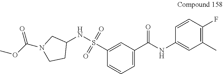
C1(C(NC2=CC(C)=C(F)C=C2)=O)=CC=CC(S(NC2CN(C(OC)=O)CC2)(=O)=O)=C1
